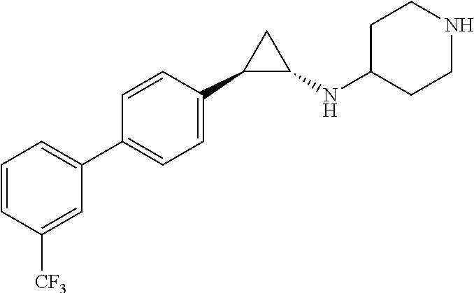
C1=CC(C2=CC=CC([CF3])=C2)=CC=C1C1C(NC2CCNCC2)C1
